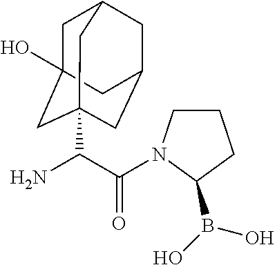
NC(C(=O)N1CCCC1B(O)O)C12CC3(O)CC(CC(C1)C3)C2
